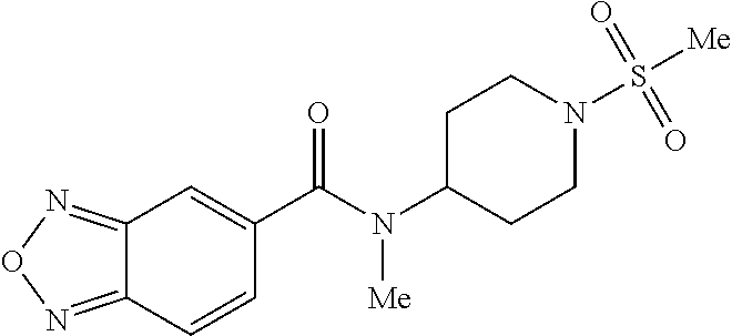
C12=NON=C1C=CC(C(N(C1CCN(S([Me])(=O)=O)CC1)[Me])=O)=C2
